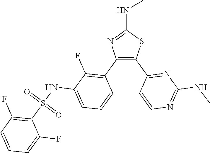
C1(NC)=NC(C2=C(F)C(NS(C3=C(F)C=CC=C3F)(=O)=O)=CC=C2)=C(C2=NC(NC)=NC=C2)S1
